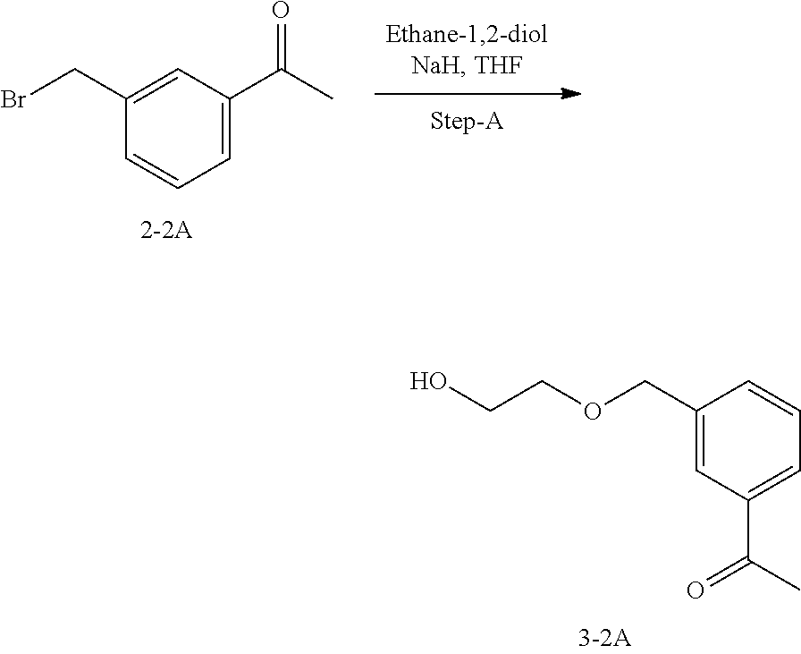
C1=CC=C(C(C)=O)C=C1CBr.C(C1=CC(C(C)=O)=CC=C1)OCCO
